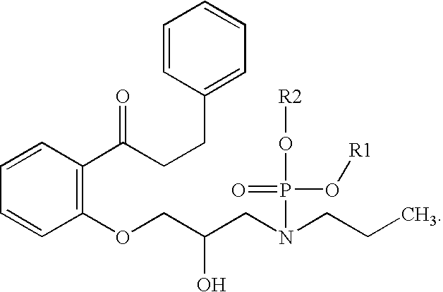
C1=CC(C(CCC2=CC=CC=C2)=O)=C(OCC(CN(CCC)P(O[R1])(=O)O[R2])O)C=C1
